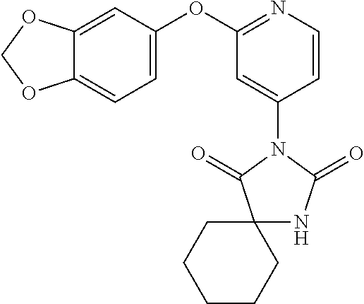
C12(NC(=O)N(C3=CC(OC4=CC=C5C(=C4)OCO5)=NC=C3)C1=O)CCCCC2
